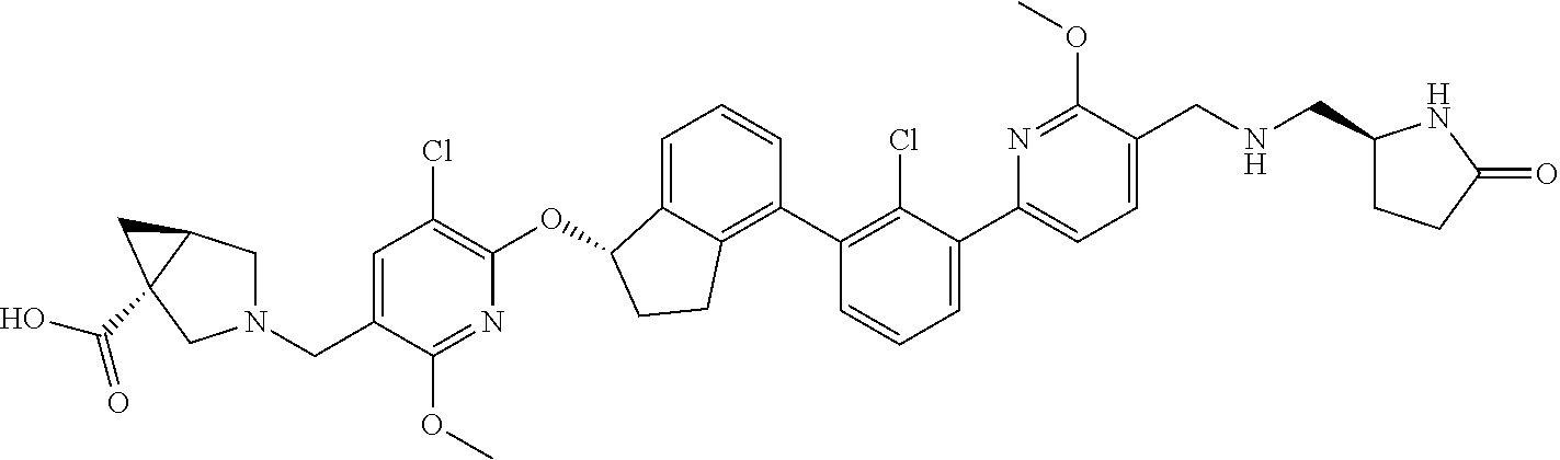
O(C1C2=CC=CC(C3=C(Cl)C(C4=CC=C(CNCC5CCC(=O)N5)C(OC)=N4)=CC=C3)=C2CC1)C1=C(Cl)C=C(CN2CC3C(C(=O)O)(C2)C3)C(OC)=N1
